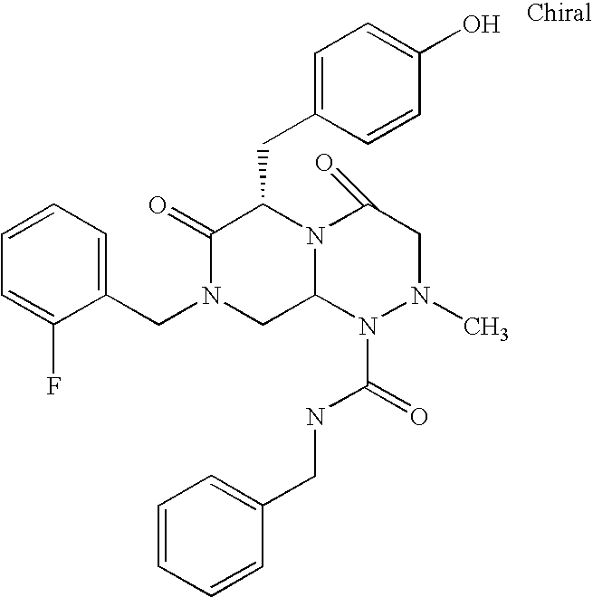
C1=CC=C(F)C(CN2CC3N(C(CC4=CC=C(O)C=C4)C2=O)C(=O)CN(C)N3C(NCC2=CC=CC=C2)=O)=C1
